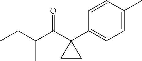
C(C1(C2=CC=C(C)C=C2)CC1)(C(CC)C)=O
